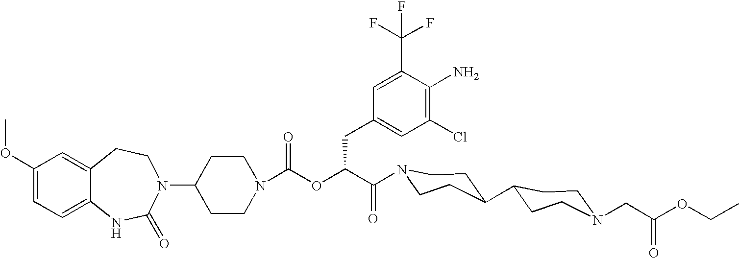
C12=CC(OC)=CC=C1NC(=O)N(C1CCN(C(OC(C(=O)N3CCC(C4CCN(CC(OCC)=O)CC4)CC3)CC3=CC(Cl)=C(N)C(C(F)(F)F)=C3)=O)CC1)CC2
